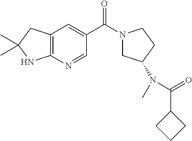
C12=C(C=C(C(=O)N3CC(N(C(C4CCC4)=O)C)CC3)C=N1)CC(C)(C)N2
